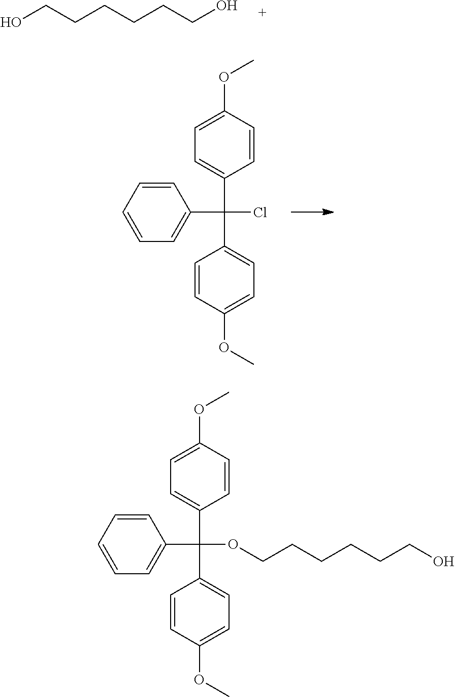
C1=CC=CC=C1C(OCCCCCCO)(C1=CC=C(OC)C=C1)C1=CC=C(OC)C=C1.OCCCCCCO.C1=CC=CC=C1C(Cl)(C1=CC=C(OC)C=C1)C1=CC=C(OC)C=C1
